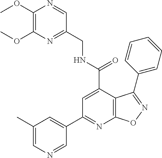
C1(OC)=C(OC)N=C(CNC(=O)C2=CC(C3=CC(C)=CN=C3)=NC3=C2C(C2=CC=CC=C2)=NO3)C=N1
